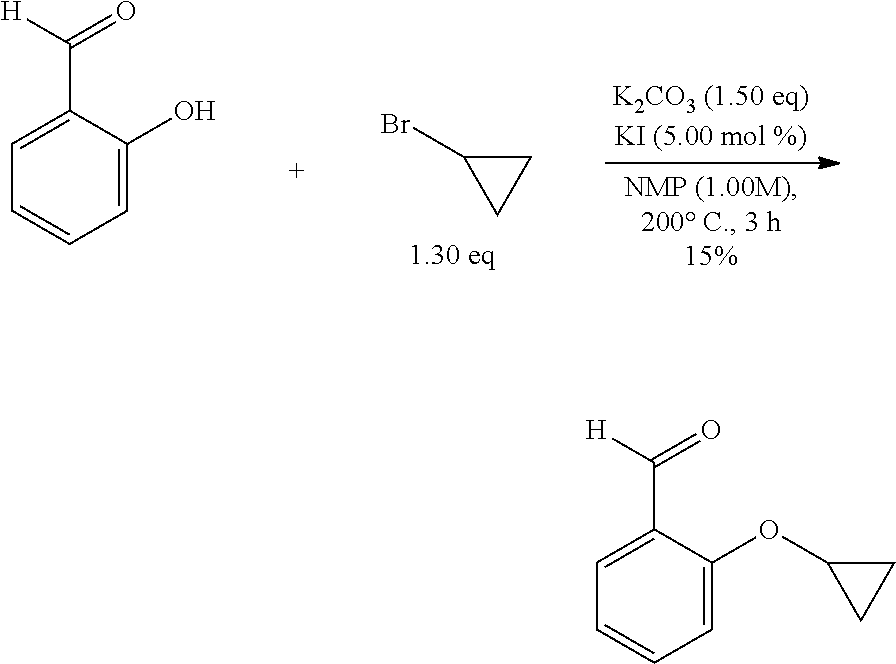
C1=CC=C(O)C(C([H])=O)=C1.BrC1CC1.C1=CC=C(OC2CC2)C(C([H])=O)=C1
